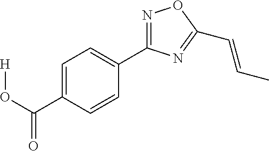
[H]OC(=O)C1=CC=C(C2=NOC(C=CC)=N2)C=C1
